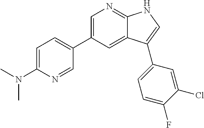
C1=C(N(C)C)N=CC(C2=CN=C3C(=C2)C(C2=CC=C(F)C(Cl)=C2)=CN3)=C1
